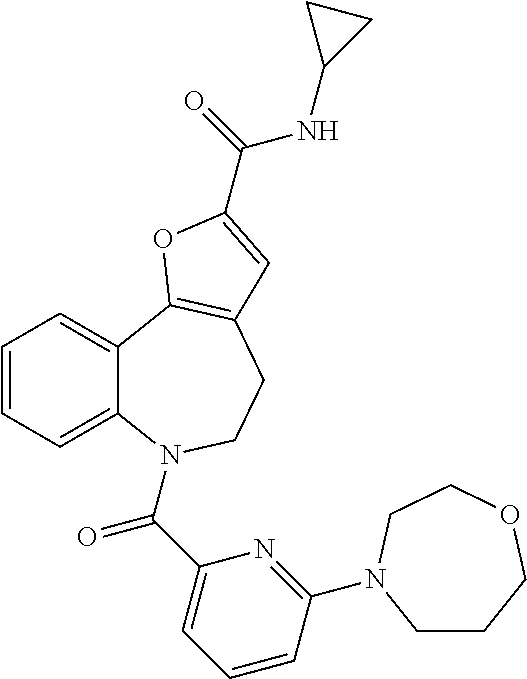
C1=CC=C2C(=C1)C1=C(CCN2C(C2=CC=CC(N3CCCOCC3)=N2)=O)C=C(C(=O)NC2CC2)O1
